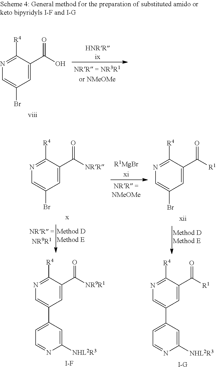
N1=C([R4])C(C([NR9R1])=O)=CC(C2=CC=NC([NHL2R3])=C2)=C1.[I-F].N1=C([R4])C(C([R1])=O)=CC(C2=CC=NC([NHL2R3])=C2)=C1.[I-G].N1=C([R4])C(C(O)=O)=CC(Br)=C1.[viii].N1=C([R4])C(C([NRR])=O)=CC(Br)=C1.[x].N1=C([R4])C(C([R1])=O)=CC(Br)=C1.[xii]
